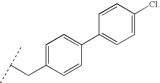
C1=C(CC(C)C)C=CC(C2=CC=C(Cl)C=C2)=C1
